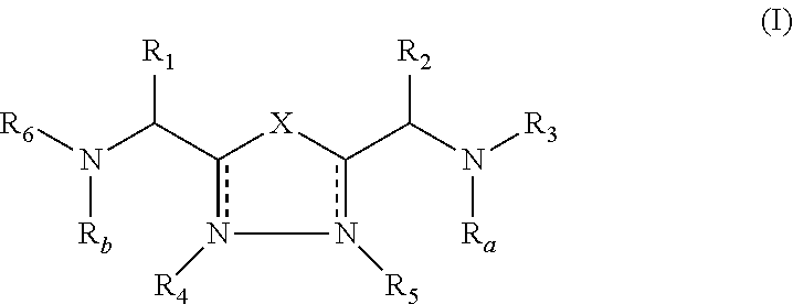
[R6]N(C(c1n([R4])-n([R5])c(C(N([R3])[Ra])[R2])[X]1)[R1])[Rb]
